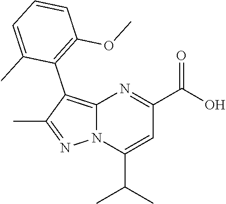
N12C(=C(C3=C(OC)C=CC=C3C)C(C)=N1)N=C(C(O)=O)C=C2C(C)C
